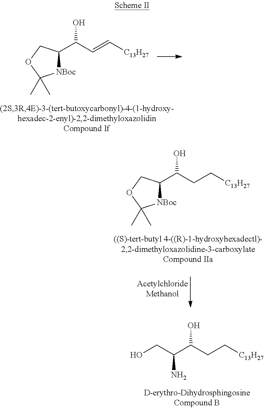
[NBoc]1C(C(C=C[C13H27])O)COC1(C)C.[NBoc]1C(C(CC[C13H27])O)COC1(C)C.NC(CO)C(CC[C13H27])O
